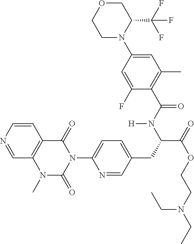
C1=NC=CC2=C1N(C)C(=O)N(C1=CC=C(CC(C(=O)OCCN(CC)CC)N(C(C3=C(C)C=C(N4C(C(F)(F)F)COCC4)C=C3F)=O)[H])C=N1)C2=O
